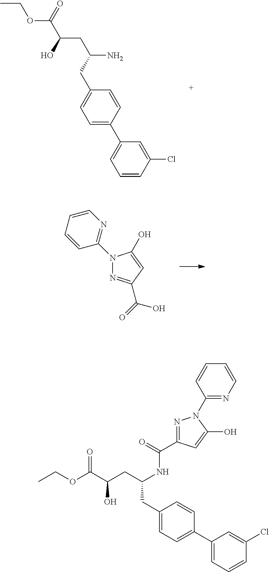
CCOC(C(O)CC(N)CC1=CC=C(C2=CC=CC(Cl)=C2)C=C1)=O.N1(C2=NC=CC=C2)N=C(C(=O)O)C=C1O.O(C(C(CC(NC(C1=NN(C2=NC=CC=C2)C(O)=C1)=O)CC1=CC=C(C2=CC=CC(Cl)=C2)C=C1)O)=O)CC
